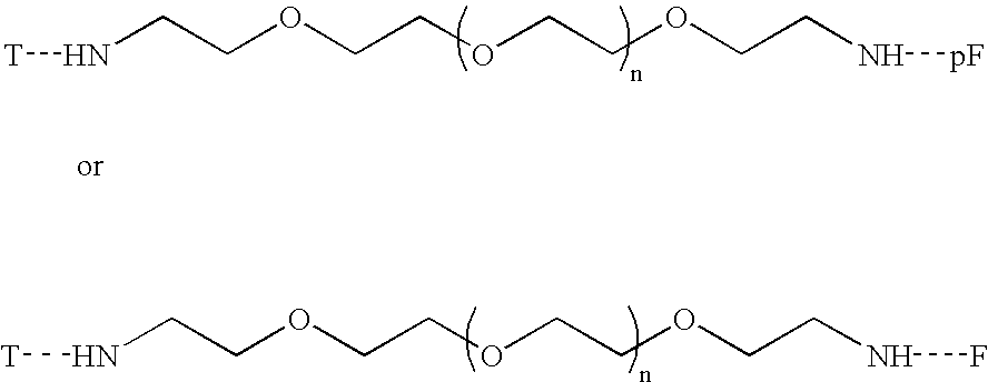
N(CCOCCOCCOCCN[pF])[T].N(CCOCCOCCOCCNF)[T]
